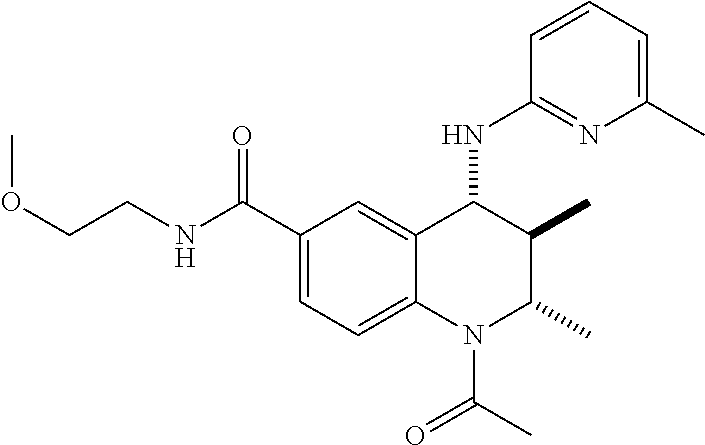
C(CNC(C1=CC=C2C(=C1)C(NC1=NC(C)=CC=C1)C(C)C(C)N2C(=O)C)=O)OC
